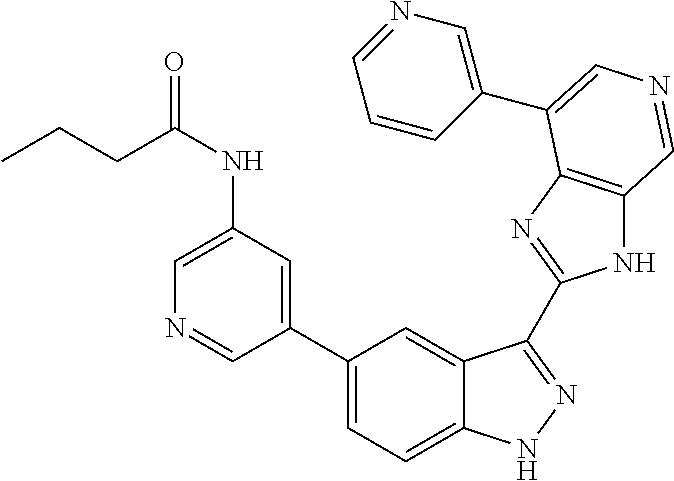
C1=C(NC(CCC)=O)C=C(C2=CC=C3C(=C2)C(C2=NC4=C(N2)C=NC=C4C2=CN=CC=C2)=NN3)C=N1
